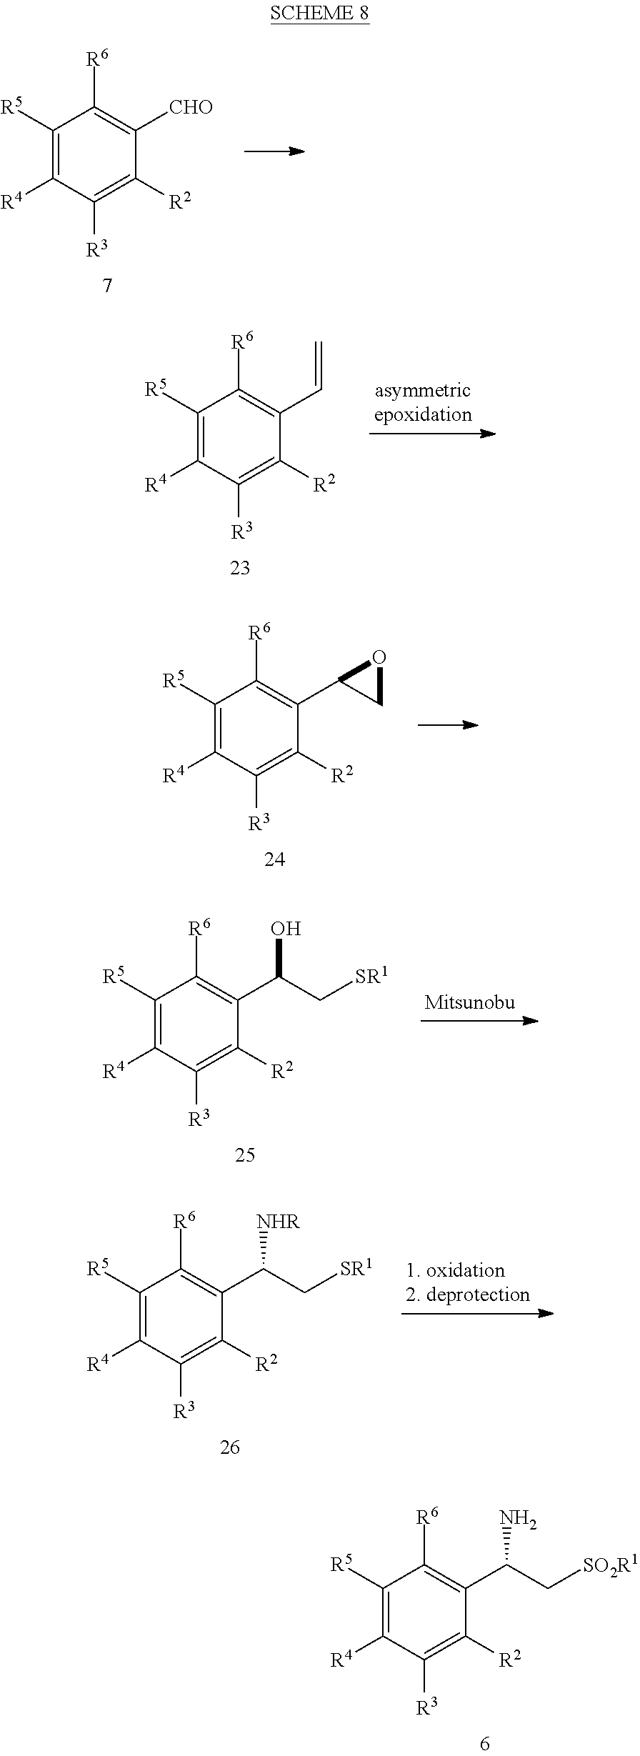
C1([R5])=C([R4])C([R3])=C([R2])C([CHO])=C1[R6].C1([R5])=C([R4])C([R3])=C([R2])C(C=C)=C1[R6].C1([R5])=C([R4])C([R3])=C([R2])C(C2CO2)=C1[R6].C1([R5])=C([R4])C([R3])=C([R2])C(C(O)C[SR1])=C1[R6].C1([R5])=C([R4])C([R3])=C([R2])C(C([NHR])C[SR1])=C1[R6].C1([R5])=C([R4])C([R3])=C([R2])C(C(N)C[SO2R1])=C1[R6]
